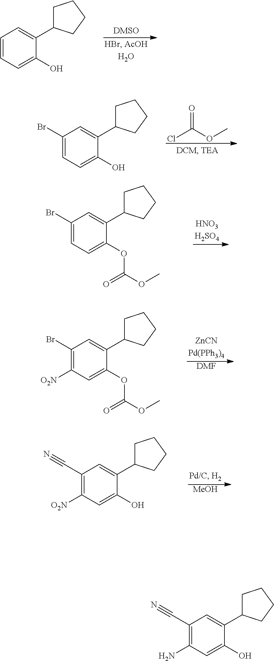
C1=CC=C(O)C(C2CCCC2)=C1.ClC(OC)=O.C1(Br)=CC=C(O)C(C2CCCC2)=C1.C1(Br)=CC=C(OC(=O)OC)C(C2CCCC2)=C1.[DMF].C1(Br)=C([O2N])C=C(OC(=O)OC)C(C2CCCC2)=C1.[MeOH].C1(C#N)=C([O2N])C=C(O)C(C2CCCC2)=C1.C1(C#N)=C(N)C=C(O)C(C2CCCC2)=C1
